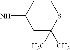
C1C(C)(C)SCCC1N
